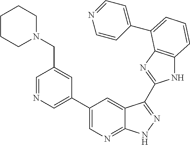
C1(C2=CN=C3C(=C2)C(C2=NC4=C(N2)C=CC=C4C2=CC=NC=C2)=NN3)=CN=CC(CN2CCCCC2)=C1
